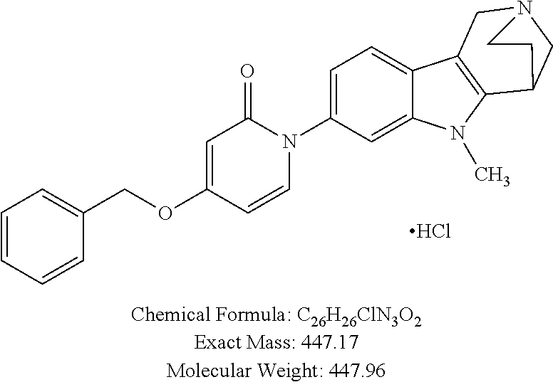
C1=C(N2C(=O)C=C(OCC3=CC=CC=C3)C=C2)C=C2C(=C1)C1=C(N2C)C2CN(C1)CC2.Cl
